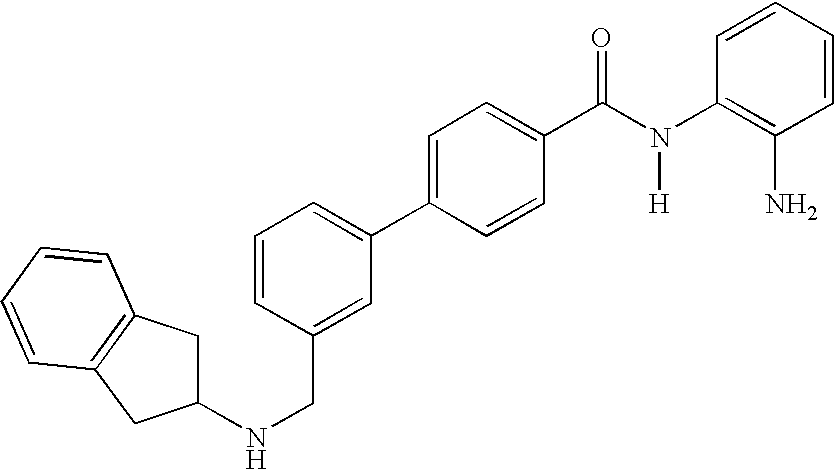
C1(NCC2=CC(C3=CC=C(C(N(C4=C(N)C=CC=C4)[H])=O)C=C3)=CC=C2)CC2=C(C1)C=CC=C2
